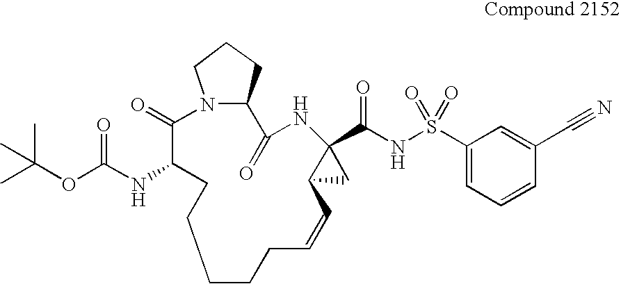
C1CCC=CC2CC2(C(NS(C2=CC=CC(C#N)=C2)(=O)=O)=O)NC(=O)C2CCCN2C(=O)C(NC(OC(C)(C)C)=O)CC1
